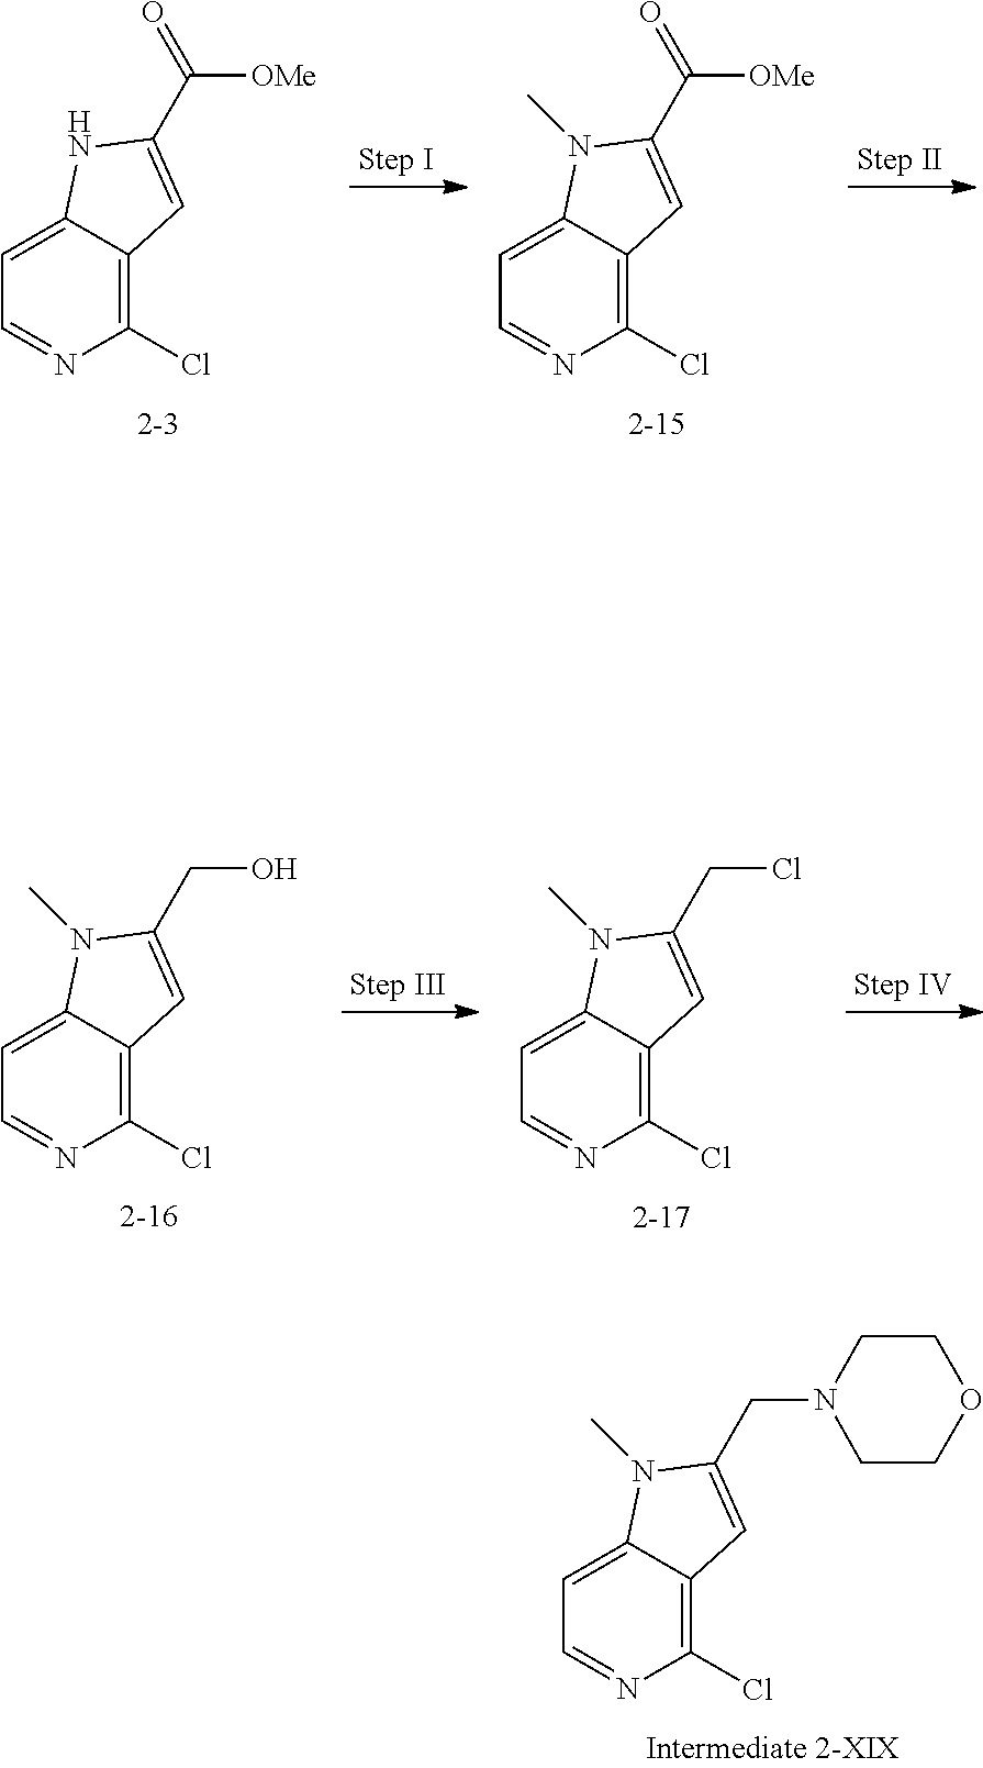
C1(Cl)=C2C(=CC=N1)N(C)C(CN1CCOCC1)=C2.C1(Cl)=C2C(=CC=N1)NC(C([OMe])=O)=C2.C1(Cl)=C2C(=CC=N1)N(C)C(C([OMe])=O)=C2.C1(Cl)=C2C(=CC=N1)N(C)C(CO)=C2.C1(Cl)=C2C(=CC=N1)N(C)C(CCl)=C2
